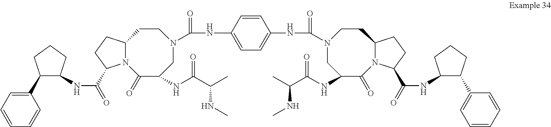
N12C(CCC1C(=O)NC1C(C3=CC=CC=C3)CCC1)CCN(C(NC1=CC=C(NC(N3CC(NC(C(C)NC)=O)C(=O)N4C(CC3)CCC4C(=O)NC3C(C4=CC=CC=C4)CCC3)=O)C=C1)=O)CC(NC(C(C)NC)=O)C2=O
